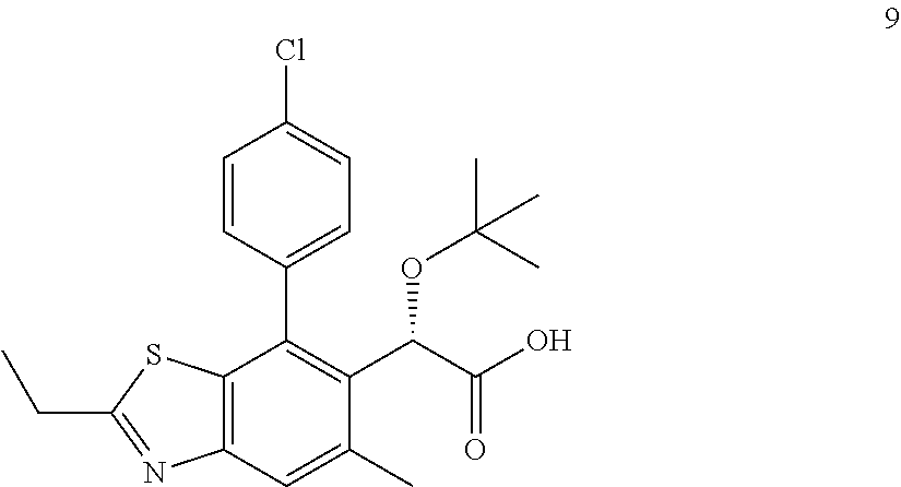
C1=CC(C2=C(C(C(O)=O)OC(C)(C)C)C(C)=CC3=C2SC(CC)=N3)=CC=C1Cl
